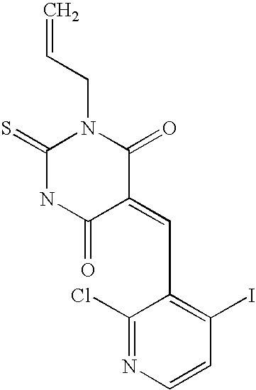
C=CCN1C(=S)NC(=O)C(=CC2=C(I)C=CN=C2Cl)C1=O
